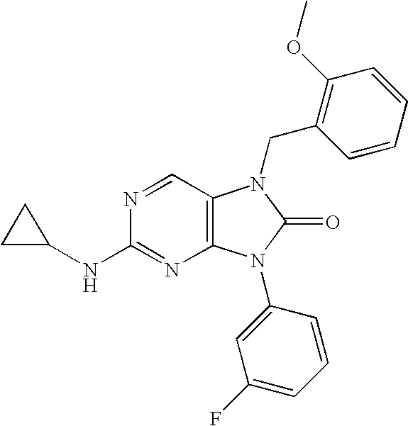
N1=CC2=C(N=C1NC1CC1)N(C1=CC(F)=CC=C1)C(=O)N2CC1=C(OC)C=CC=C1
